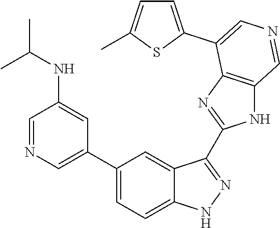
C1(C2=CN=CC(NC(C)C)=C2)=CC=C2C(=C1)C(C1=NC3=C(N1)C=NC=C3C1=CC=C(C)S1)=NN2
